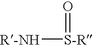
[R-NH][S-R]=O
